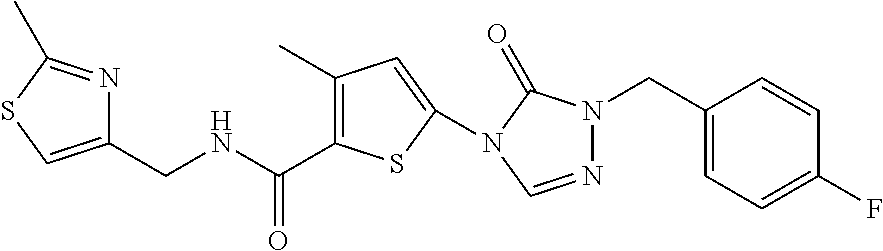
C(NCC1=CSC(C)=N1)(=O)C1=C(C)C=C(N2C(=O)N(CC3=CC=C(F)C=C3)N=C2)S1
